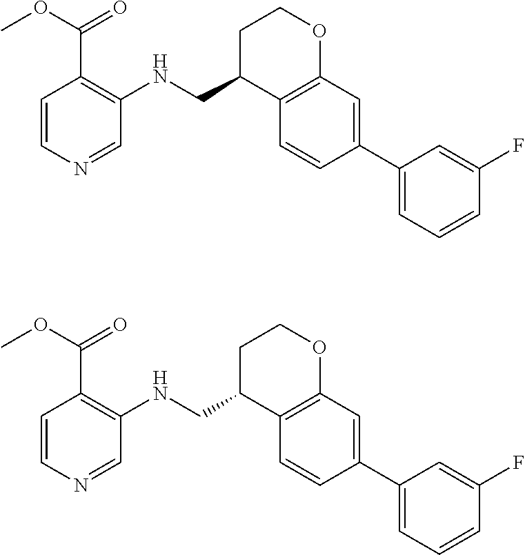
C1=CN=CC(NCC2C3=C(OCC2)C=C(C2=CC=CC(F)=C2)C=C3)=C1C(OC)=O.C1=CN=CC(NCC2C3=C(OCC2)C=C(C2=CC=CC(F)=C2)C=C3)=C1C(OC)=O
